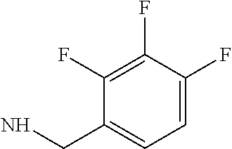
C1(F)=C(F)C(F)=CC=C1CN
